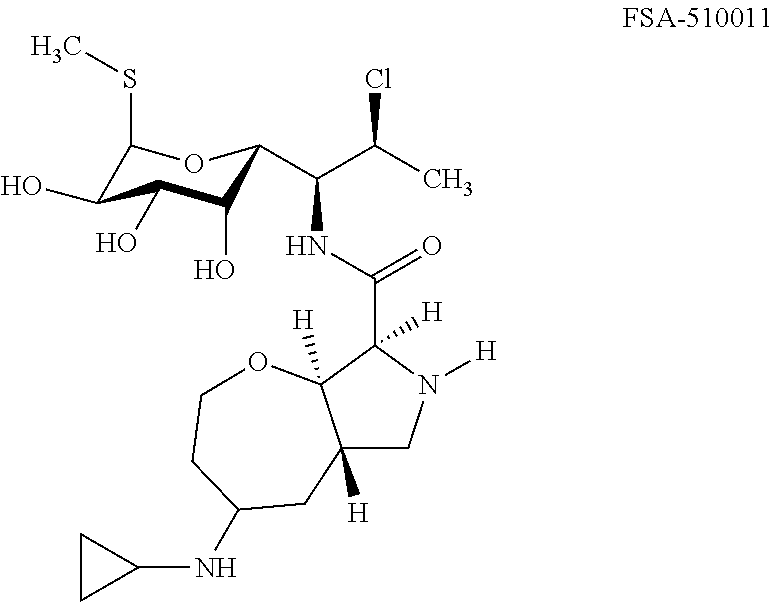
C1(SC)C(O)C(O)C(O)C(C(C(Cl)C)NC(=O)C2([H])N([H])CC3([H])C2([H])OCCC(NC2CC2)C3)O1
